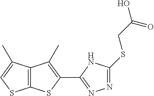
C12=C(SC(C3=NN=C(SCC(O)=O)N3)=C1C)SC=C2C
